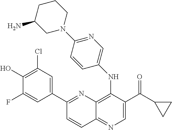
C12=C(NC3=CN=C(N4CCCC(N)C4)C=C3)C(C(C3CC3)=O)=CN=C1C=CC(C1=CC(Cl)=C(O)C(F)=C1)=N2
